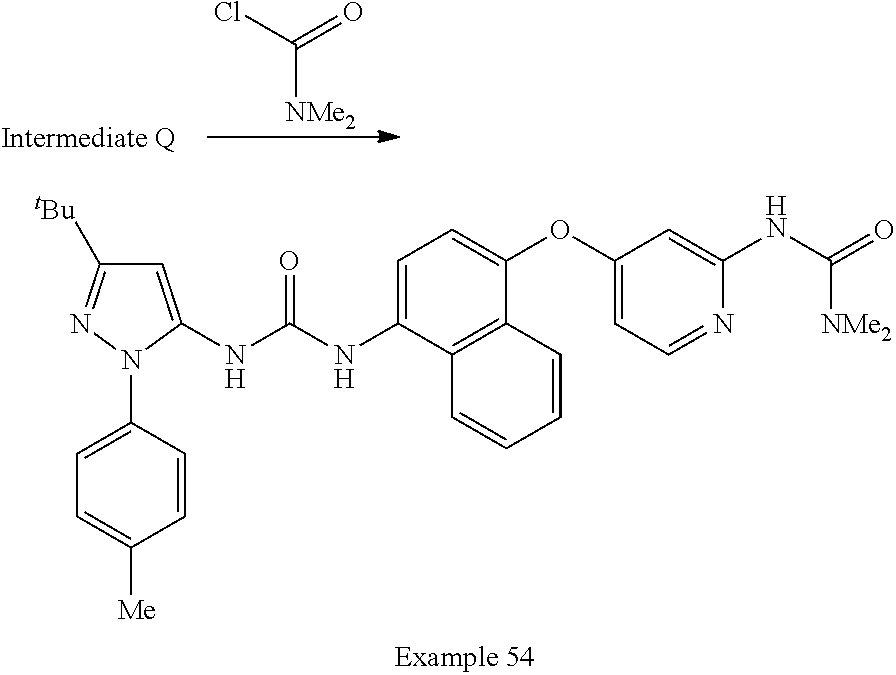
C1=C(N2C(NC(NC3=CC=C(OC4=CC=NC(NC([NMe2])=O)=C4)C4=C3C=CC=C4)=O)=CC([tBu])=N2)C=CC([Me])=C1.C([NMe2])(Cl)=O
